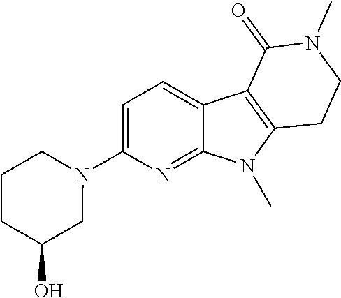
C1=C(N2CCCC(O)C2)N=C2C(=C1)C1=C(N2C)CCN(C)C1=O
